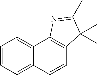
C1=CC=C2C(=C1)C1=C(C=C2)C(C)(C)C(C)=N1
